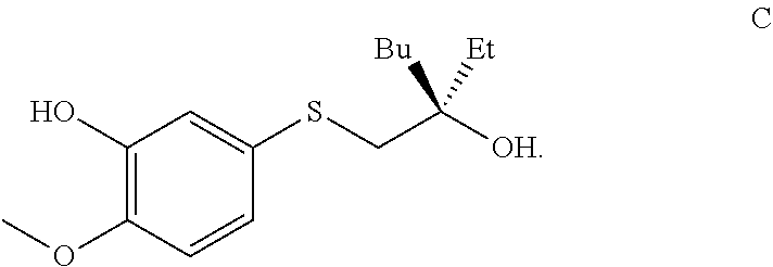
O(C)C1=C(O)C=C(SCC([OH])([Bu])[Et])C=C1
